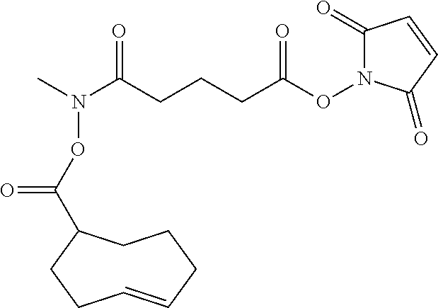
C1(=O)N(OC(CCCC(N(C)OC(=O)C2CCCC=CCC2)=O)=O)C(=O)C=C1
